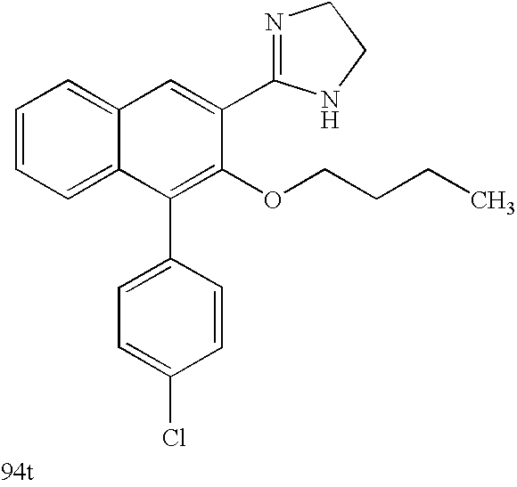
C1=C(C2=NCCN2)C(OCCCC)=C(C2=CC=C(Cl)C=C2)C2=CC=CC=C12
